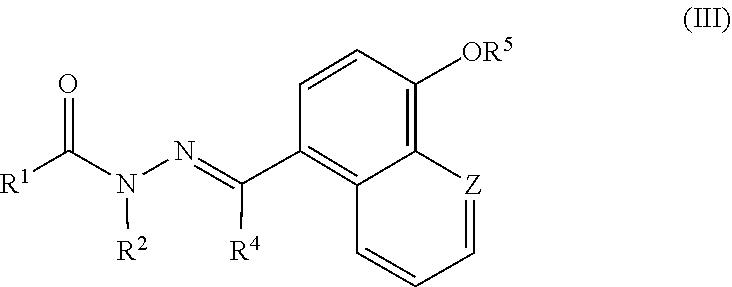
N([R2])(C(=O)[R1])N=C(C1=C2C(=C([OR5])C=C1)[Z]=CC=C2)[R4]
